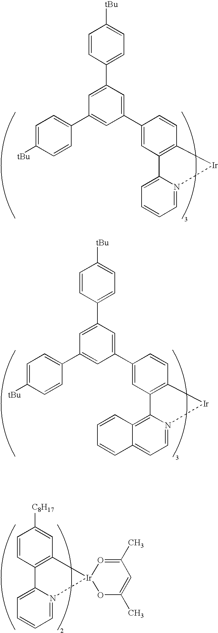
C1(C2=CC=C([tBu])C=C2)=CC(C2=CC=C([tBu])C=C2)=CC(C2=CC3=C(C=C2)[Ir]N2=CC=CC=C32)=C1.C1(C2=CC=C([tBu])C=C2)=CC(C2=CC=C([tBu])C=C2)=CC(C2=CC3=C(C=C2)[Ir]N2=CC=C4C(=C32)C=CC=C4)=C1.C1=CC2=C(C=C1[C8H17])[Ir]1(N3=CC=CC=C23)OC(C)=CC(C)=O1
